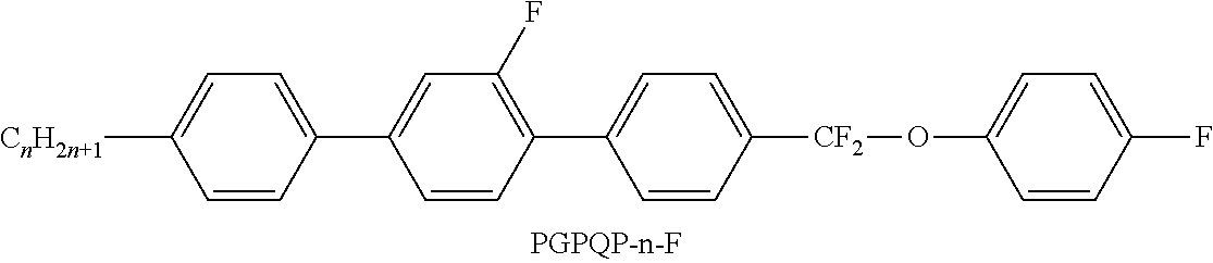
C1=CC(C2=CC(F)=C(C3=CC=C([CF2]OC4=CC=C(F)C=C4)C=C3)C=C2)=CC=C1[CnH2n+1]
